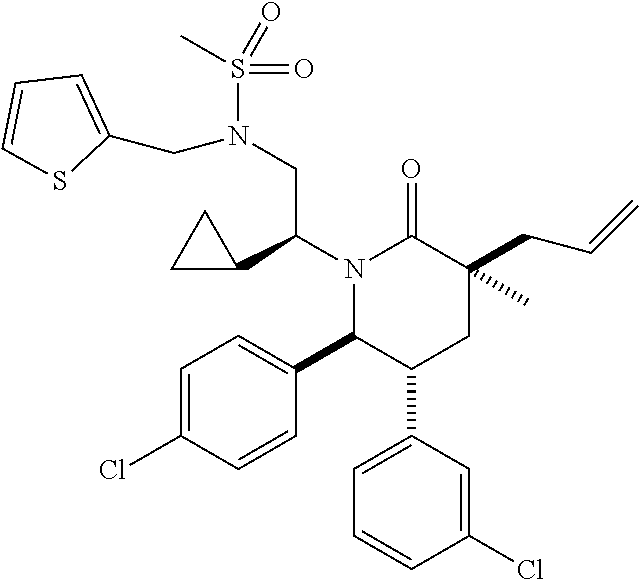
N1(C(C2CC2)CN(S(C)(=O)=O)CC2=CC=CS2)C(C2=CC=C(Cl)C=C2)C(C2=CC=CC(Cl)=C2)CC(CC=C)(C)C1=O
